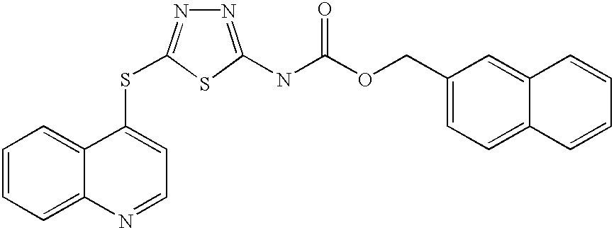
C1=CC=C2C(=C1)C(SC1=NN=C(NC(=O)OCC3=CC=C4C(=C3)C=CC=C4)S1)=CC=N2
